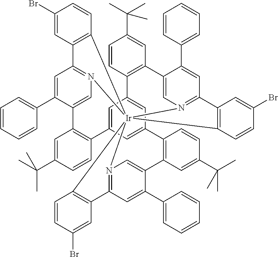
N12=C3C=C(C4=CC=CC=C4)C(=C1)C1=C(C=CC(C(C)(C)C)=C1)C1=CC4=CC(=C1)C1=C(C=C(C(C)(C)C)C=C1)C1=CN5=C(C=C1C1=CC=CC=C1)C1=C([Ir]256(N2=C(C=C(C5=CC=CC=C5)C(=C2)C2=C4C=CC(C(C)(C)C)=C2)C2=C6C=CC(Br)=C2)C2=C3C=C(Br)C=C2)C=CC(Br)=C1
